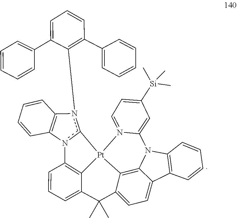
C1(C2=CC=CC=C2)=CC=CC(C2=CC=CC=C2)=C1n1c2n(C3=C1C=CC=C3)C1=C3[Pt]24C2=C5C(=CC=C2C(C)(C)C3=CC=C1)C1=C(N5C2=CC([Si](C)(C)C)=CC=N42)C=CC=C1
